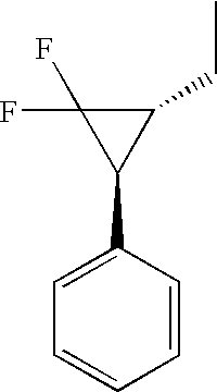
C1=C(C2C(CC)C2(F)F)C=CC=C1
